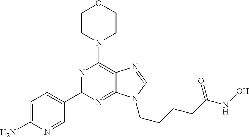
C1CN(C2=C3C(=NC(C4=CC=C(N)N=C4)=N2)N(CCCCC(NO)=O)C=N3)CCO1
